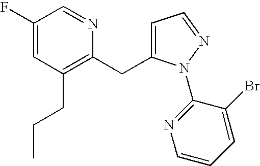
C1(F)=CC(CCC)=C(CC2=CC=NN2C2=NC=CC=C2Br)N=C1
